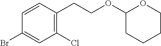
C1(Cl)=C(CCOC2CCCCO2)C=CC(Br)=C1
